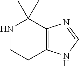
N1CCC2=C(C1(C)C)N=CN2
